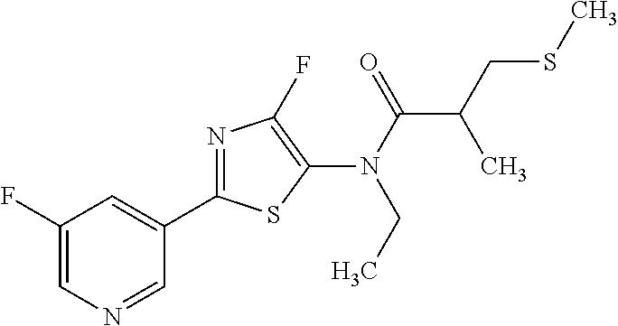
C1(C2=NC(F)=C(N(C(C(CSC)C)=O)CC)S2)=CC(F)=CN=C1
